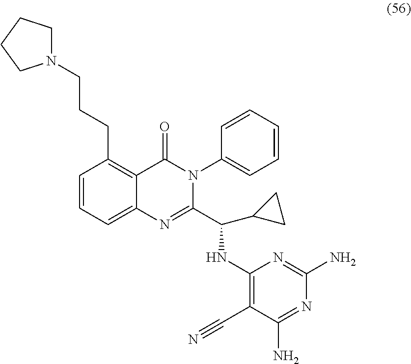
N1(CCCC2=C3C(=CC=C2)N=C(C(C2CC2)NC2=C(C#N)C(N)=NC(N)=N2)N(C2=CC=CC=C2)C3=O)CCCC1
